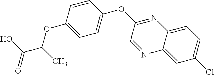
C1=NC2=CC(Cl)=CC=C2N=C1OC1=CC=C(OC(C)C(O)=O)C=C1
